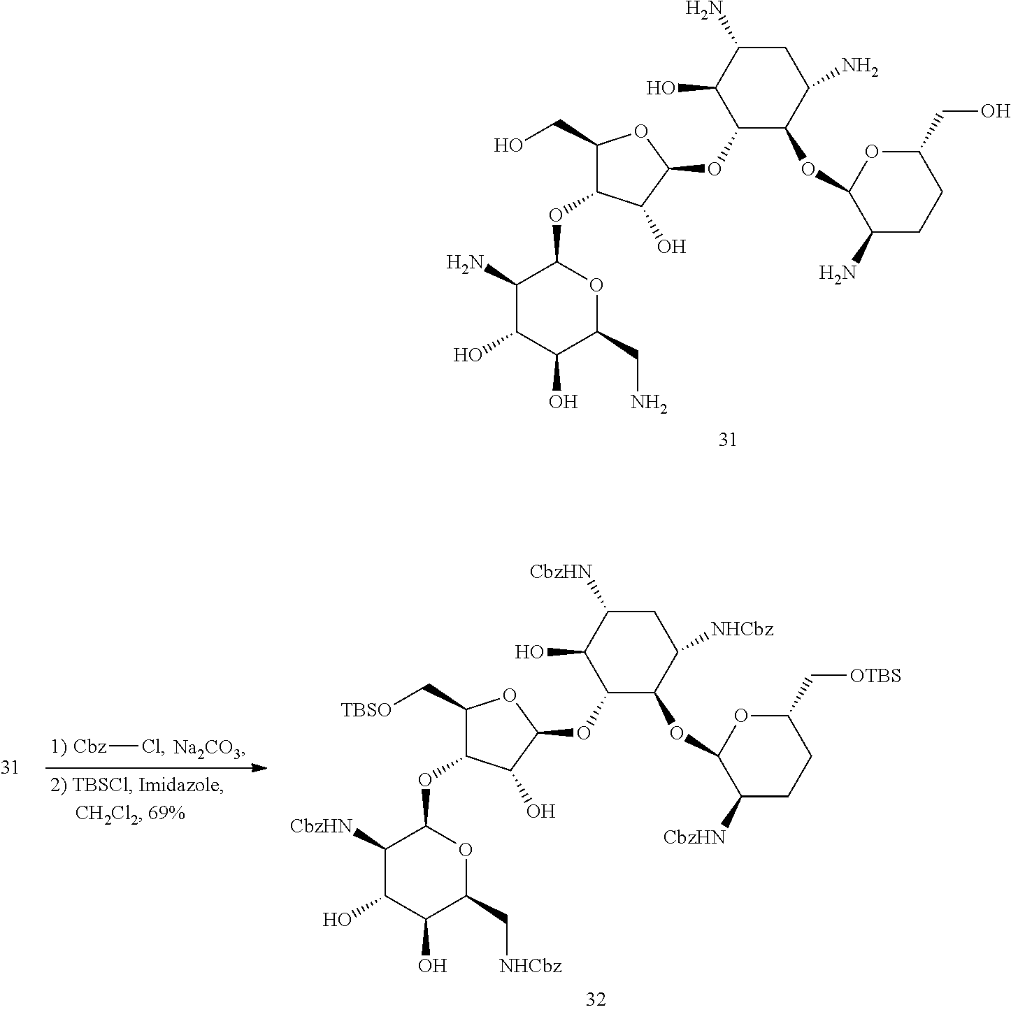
C1(N)C(O)C(O)C(CN)OC1OC1C(CO)OC(OC2C(OC3OC(CO)CCC3N)C(N)CC(N)C2O)C1O.[Cbz]Cl.C1([CbzHN])C(O)C(O)C(C[NHCbz])OC1OC1C(C[TBSO])OC(OC2C(OC3OC(C[OTBS])CCC3[CbzHN])C([NHCbz])CC([CbzHN])C2O)C1O
